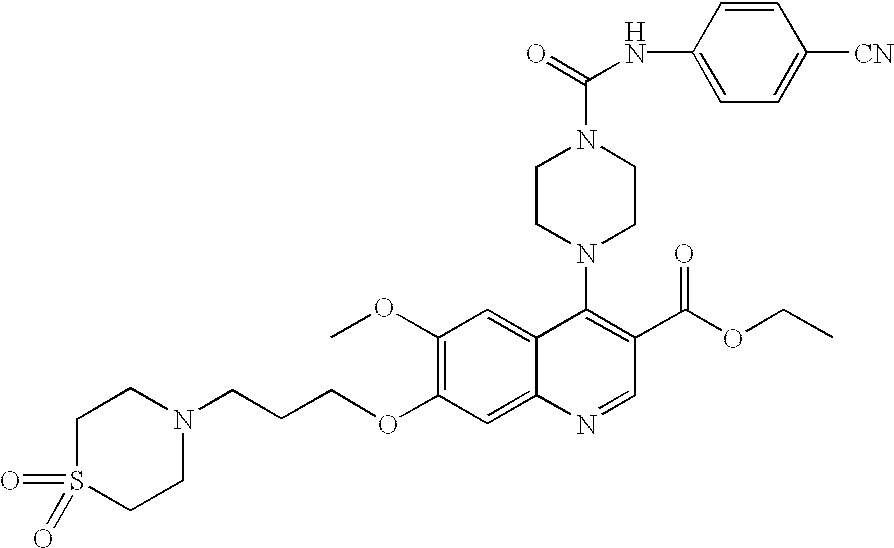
O(C1=C(OC)C=C2C(=C1)N=CC(C(OCC)=O)=C2N1CCN(C(=O)NC2=CC=C([CN])C=C2)CC1)CCCN1CCS(=O)(=O)CC1
